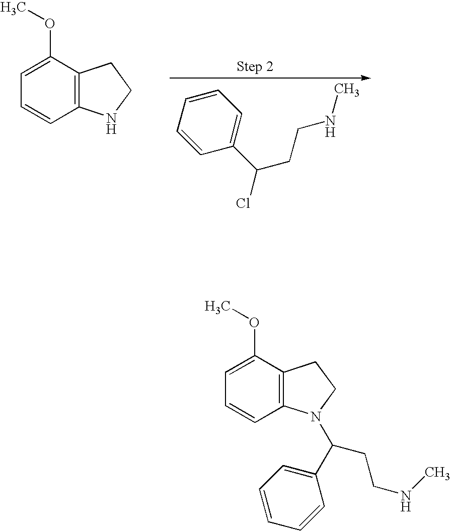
C1=C(OC)C2=C(C=C1)NCC2.C1(C(Cl)CCNC)=CC=CC=C1.C1=C(OC)C2=C(C=C1)N(C(C1=CC=CC=C1)CCNC)CC2
